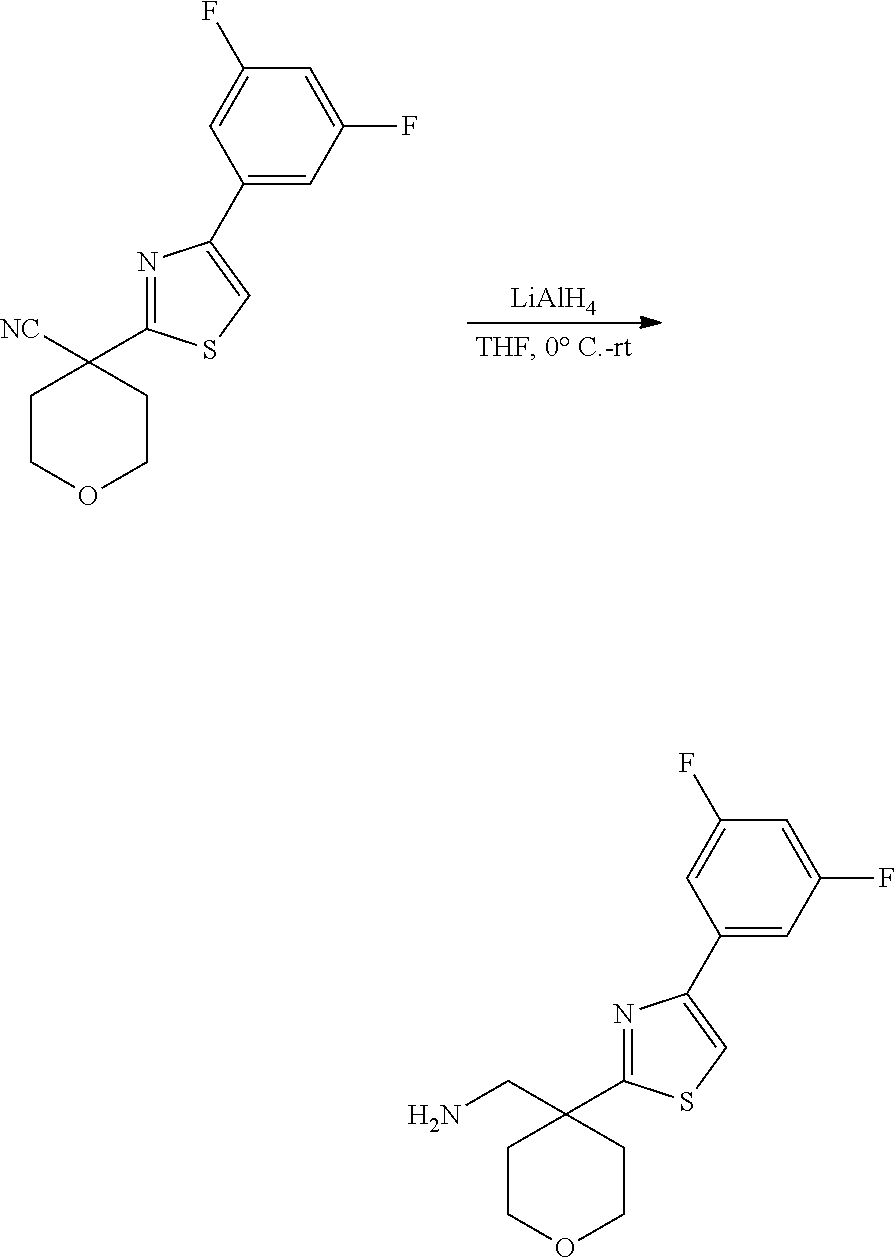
[LiAlH4].O1CCC([NC])(C2=NC(C3=CC(F)=CC(F)=C3)=CS2)CC1.O1CCC(CN)(C2=NC(C3=CC(F)=CC(F)=C3)=CS2)CC1
